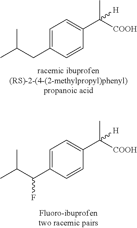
C1=C(CC(C)C)C=CC(C(C)([COOH])[H])=C1.C1=C(C(C(C)C)F)C=CC(C(C)([COOH])[H])=C1
